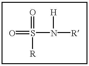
O=S(=O)(N([R])[H])[R]
